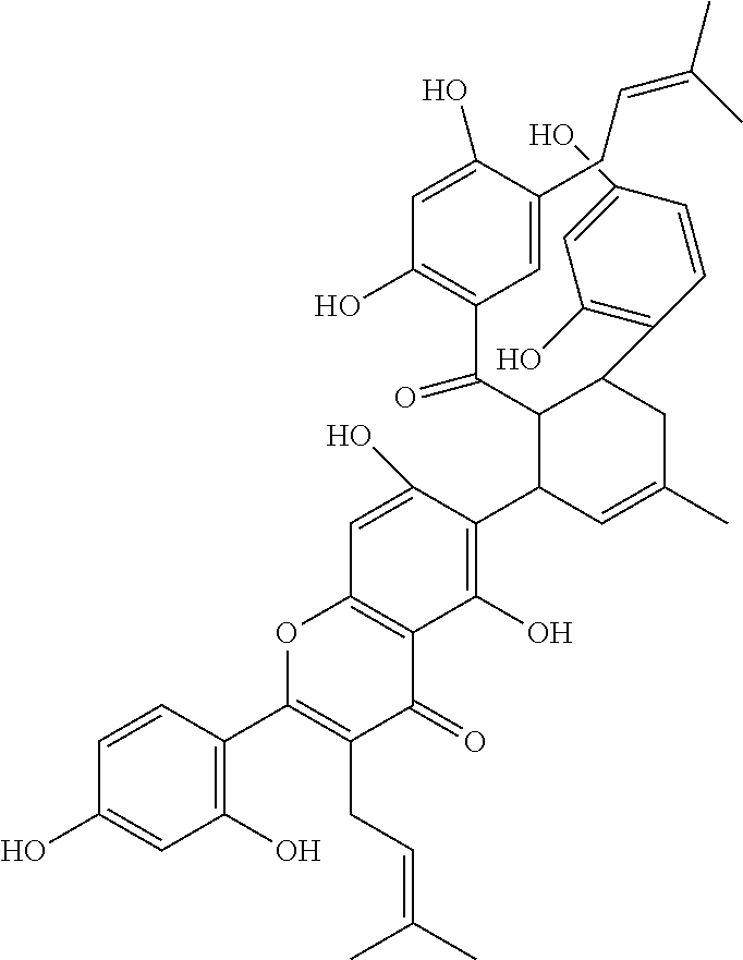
C1(O)=CC(O)=C(C2CC(C)=CC(C3=C(O)C4=C(OC(C5=C(O)C=C(O)C=C5)=C(CC=C(C)C)C4=O)C=C3O)C2C(=O)C2=C(O)C=C(O)C(CC=C(C)C)=C2)C=C1
